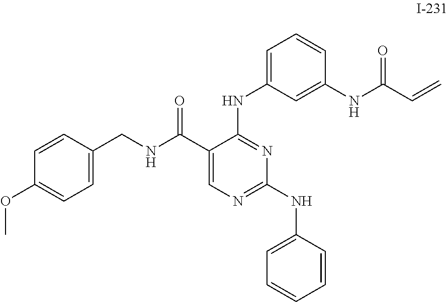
C1=CC(CNC(C2=CN=C(NC3=CC=CC=C3)N=C2NC2=CC=CC(NC(C=C)=O)=C2)=O)=CC=C1OC
